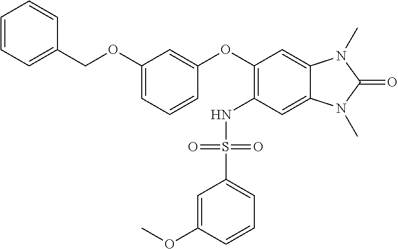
C1=CC=C(COC2=CC=CC(OC3=C(NS(C4=CC=CC(OC)=C4)(=O)=O)C=C4C(=C3)N(C)C(=O)N4C)=C2)C=C1
